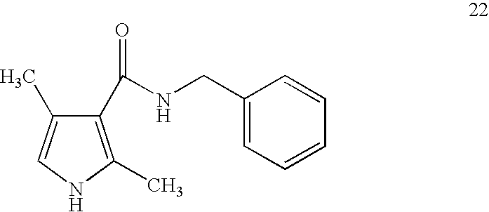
C1(C(NCC2=CC=CC=C2)=O)=C(C)NC=C1C
